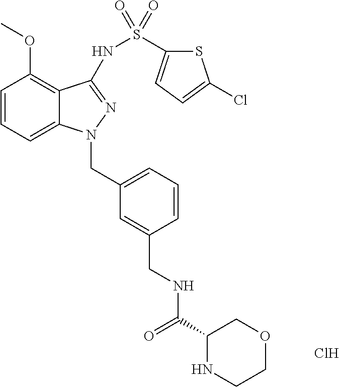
C1=CC=C2C(=C1OC)C(NS(=O)(C1=CC=C(Cl)S1)=O)=NN2CC1=CC=CC(CNC(C2NCCOC2)=O)=C1.Cl
